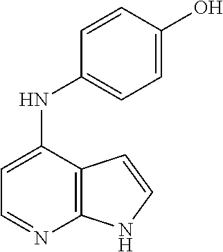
C1=C(NC2=CC=C(O)C=C2)C2=C(N=C1)NC=C2
